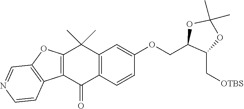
C12=C(C(=O)C3=C(C1(C)C)C=C(OCC1C(C[OTBS])OC(C)(C)O1)C=C3)C1=C(O2)C=NC=C1
